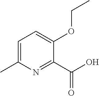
O(C1=CC=C(C)N=C1C(O)=O)CC
